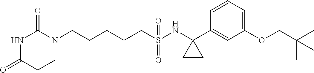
N1(CCCCCS(NC2(C3=CC(OCC(C)(C)C)=CC=C3)CC2)(=O)=O)C(=O)NC(=O)CC1
